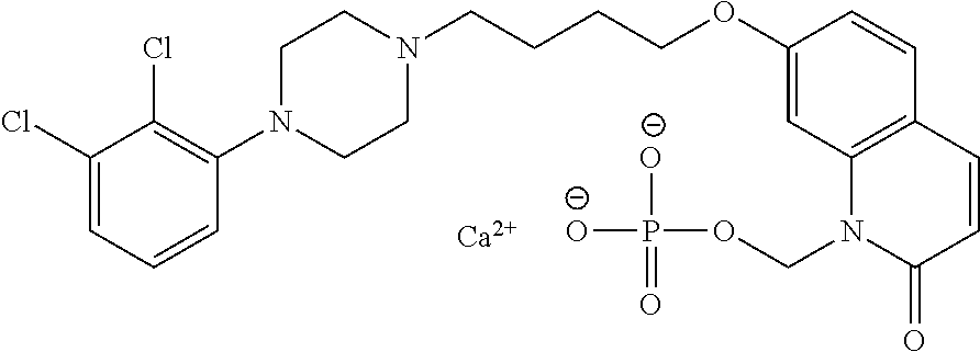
C1(Cl)=CC=CC(N2CCN(CCCCOC3=CC4=C(C=C3)C=CC(=O)N4COP(=O)([O-])[O-])CC2)=C1Cl.[Ca]
